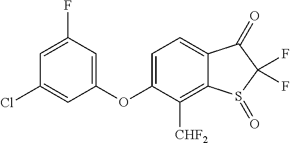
C1=C(OC2=CC(F)=CC(Cl)=C2)C([CHF2])=C2C(=C1)C(=O)C(F)(F)S2=O
